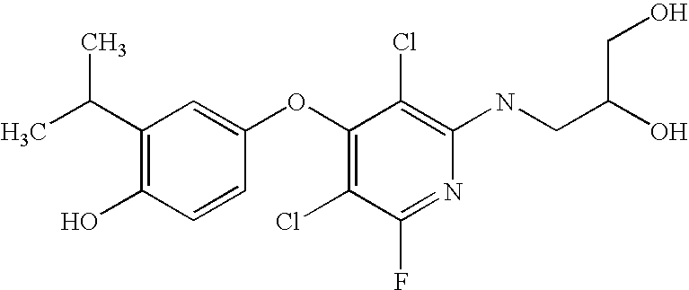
OC1=C(C(C)C)C=C(OC2=C(Cl)C(F)=NC(NCC(O)CO)=C2Cl)C=C1
